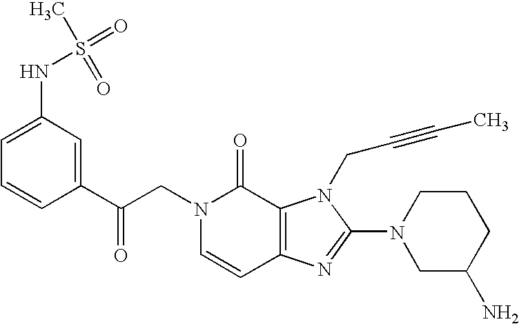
C(N1C=CC2=C(C1=O)N(CC#CC)C(N1CC(N)CCC1)=N2)C(C1=CC(NS(=O)(C)=O)=CC=C1)=O
